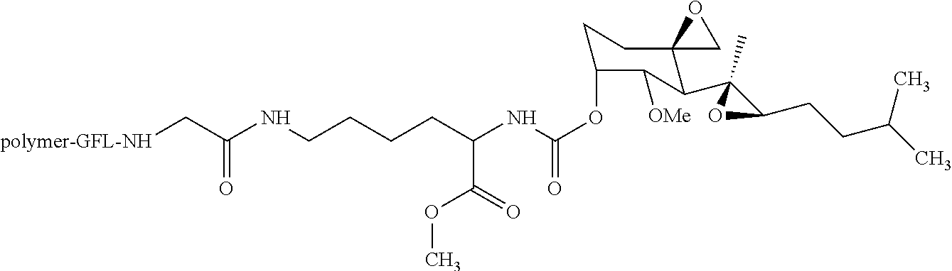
[polymer-GFL-NH]CC(NCCCCC(NC(OC1CCC2(C(C3(C)C(CCC(C)C)O3)C1[OMe])CO2)=O)C(=O)OC)=O
